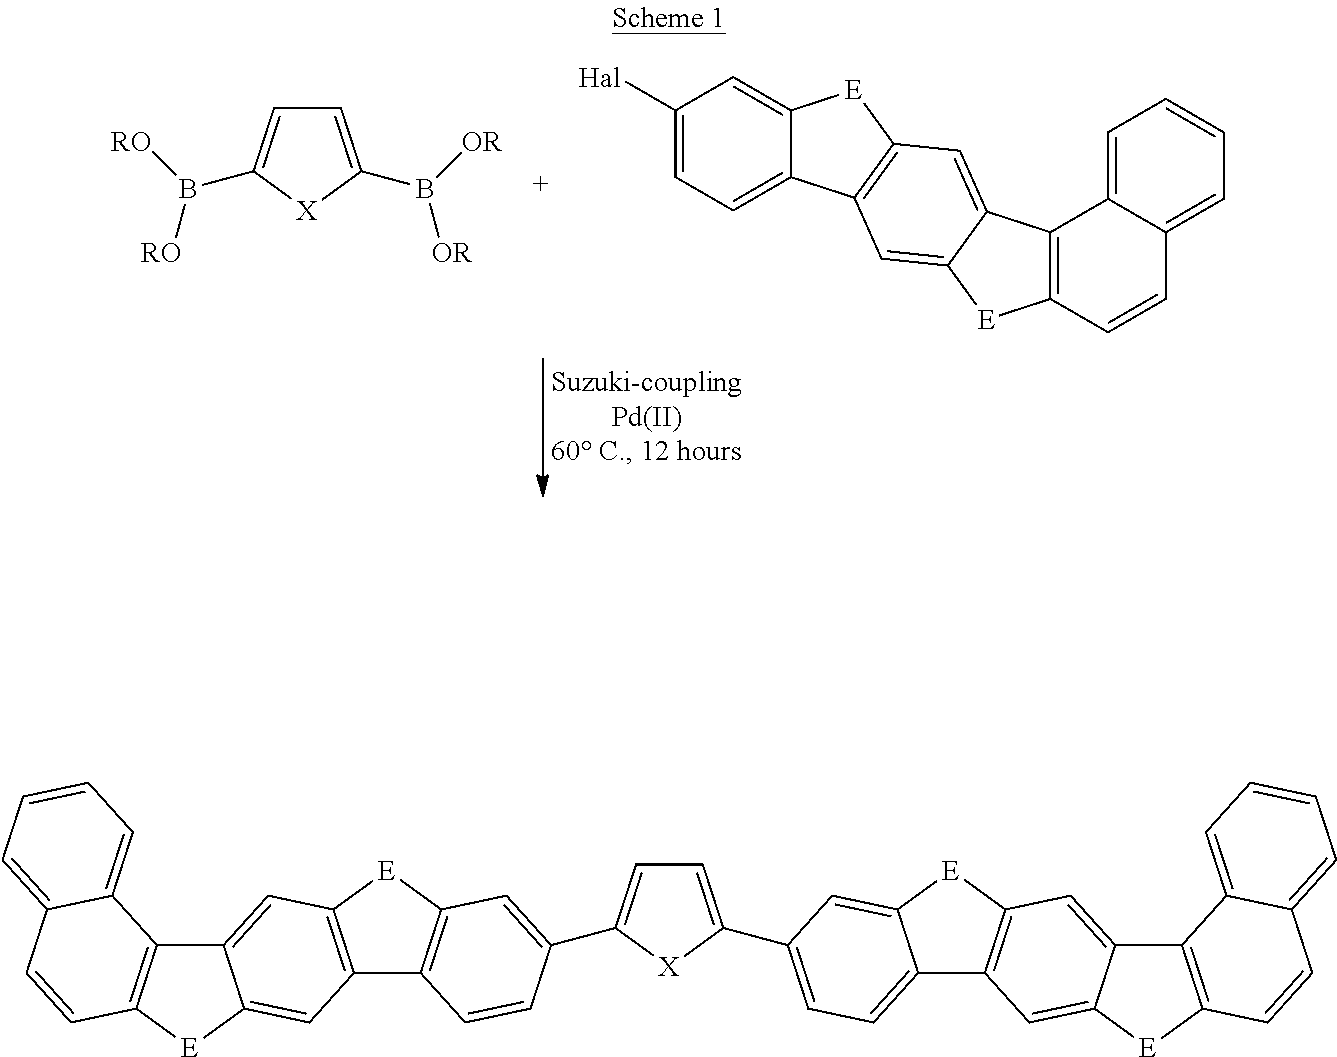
C1([Hal])=CC=C2C(=C1)[E]C1=C2C=C2C(=C1)C1=C([E]2)C=CC2=CC=CC=C12.C1=C(B([OR])[OR])[X]C(B([RO])[RO])=C1.C1=C(C2=CC=C3C4=C([E]C3=C2)C=C2C(=C4)[E]C3=C2C2=CC=CC=C2C=C3)[X]C(C2=CC3=C(C4=C([E]3)C=C3C(=C4)[E]C4=C3C3=CC=CC=C3C=C4)C=C2)=C1
